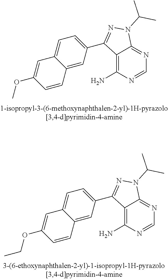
C12=CC(C3=NN(C(C)C)C4=NC=NC(N)=C43)=CC=C1C=C(OCC)C=C2.C12=CC(C3=NN(C(C)C)C4=NC=NC(N)=C43)=CC=C1C=C(OC)C=C2
